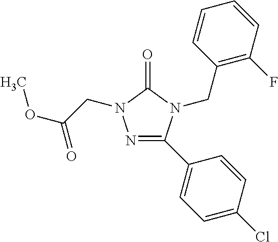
N1=C(C2=CC=C(Cl)C=C2)N(CC2=C(F)C=CC=C2)C(=O)N1CC(OC)=O
